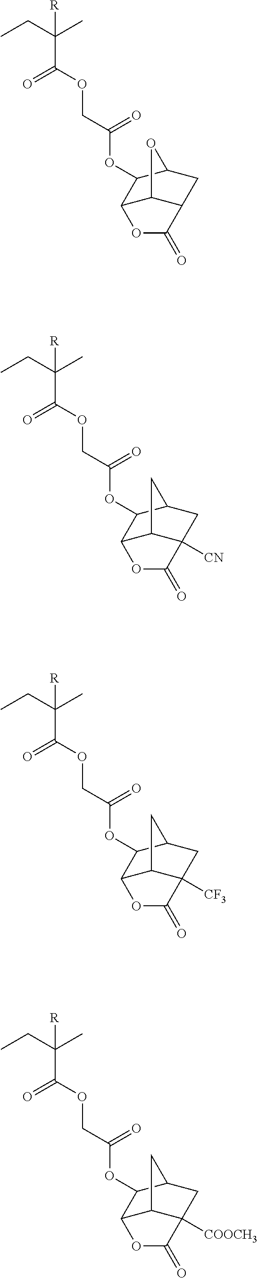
C12C3C(CC(C1OC(COC(C(CC)(C)[R])=O)=O)O3)C(=O)O2.C12C3C([CN])(CC(C1OC(COC(C(CC)(C)[R])=O)=O)C3)C(=O)O2.C12C3C([CF3])(CC(C1OC(COC(C(CC)(C)[R])=O)=O)C3)C(=O)O2.C12C3C([COOCH3])(CC(C1OC(COC(C(CC)(C)[R])=O)=O)C3)C(=O)O2
